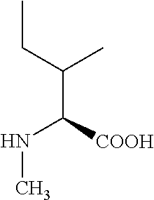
C(C)(C([COOH])NC)CC
